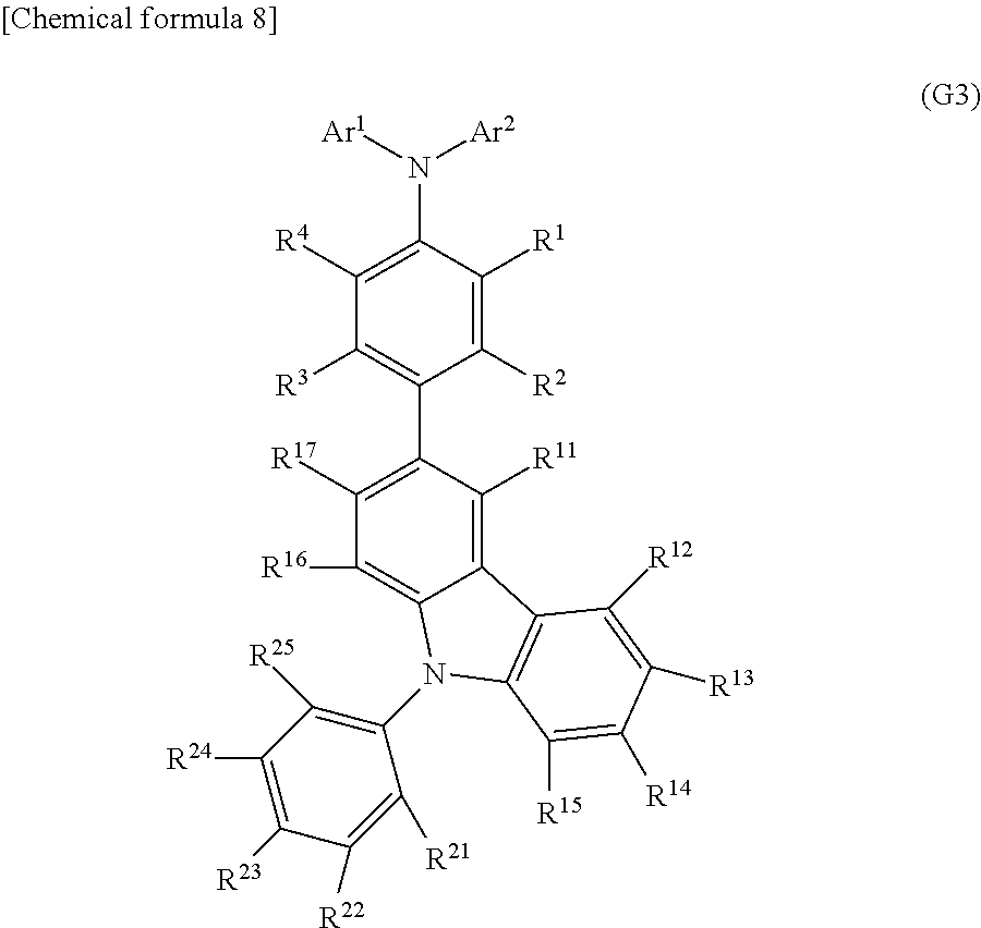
N(C1=C([R4])C([R3])=C(C2=C([R17])C([R16])=C3C(=C2[R11])C2=C(N3C3=C([R25])C([R24])=C([R23])C([R22])=C3[R21])C([R15])=C([R14])C([R13])=C2[R12])C([R2])=C1[R1])([Ar1])[Ar2]
